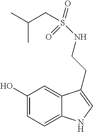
C1(O)=CC=C2C(=C1)C(CCNS(CC(C)C)(=O)=O)=CN2
